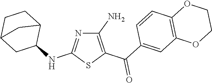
C1(N)=C(C(C2=CC3=C(C=C2)OCCO3)=O)SC(NC2C3CCC(C2)C3)=N1
